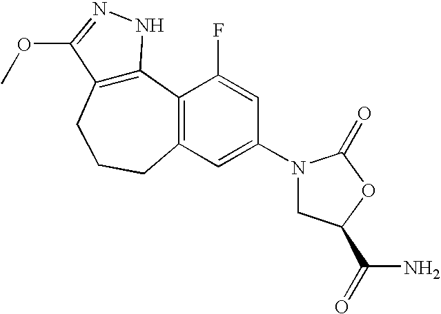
C12=C(CCCC3=C1C(F)=CC(N1CC(C(N)=O)OC1=O)=C3)C(OC)=NN2
